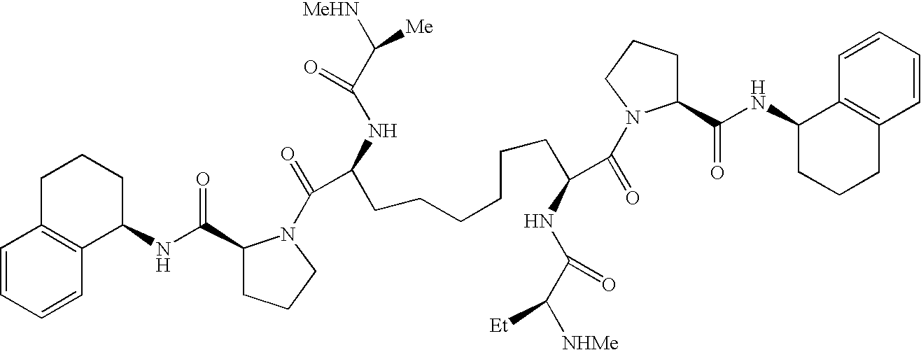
C1=CC=CC2=C1CCCC2NC(=O)C1CCCN1C(=O)C(NC(C([MeHN])[Me])=O)CCCCCCC(C(=O)N1C(C(NC2CCCC3=C2C=CC=C3)=O)CCC1)NC(=O)C([NHMe])[Et]
